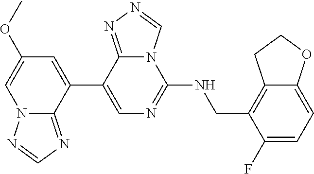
C1(C2=CC(OC)=CN3C2=NC=N3)=CN=C(NCC2=C3C(=CC=C2F)OCC3)N2C1=NN=C2
